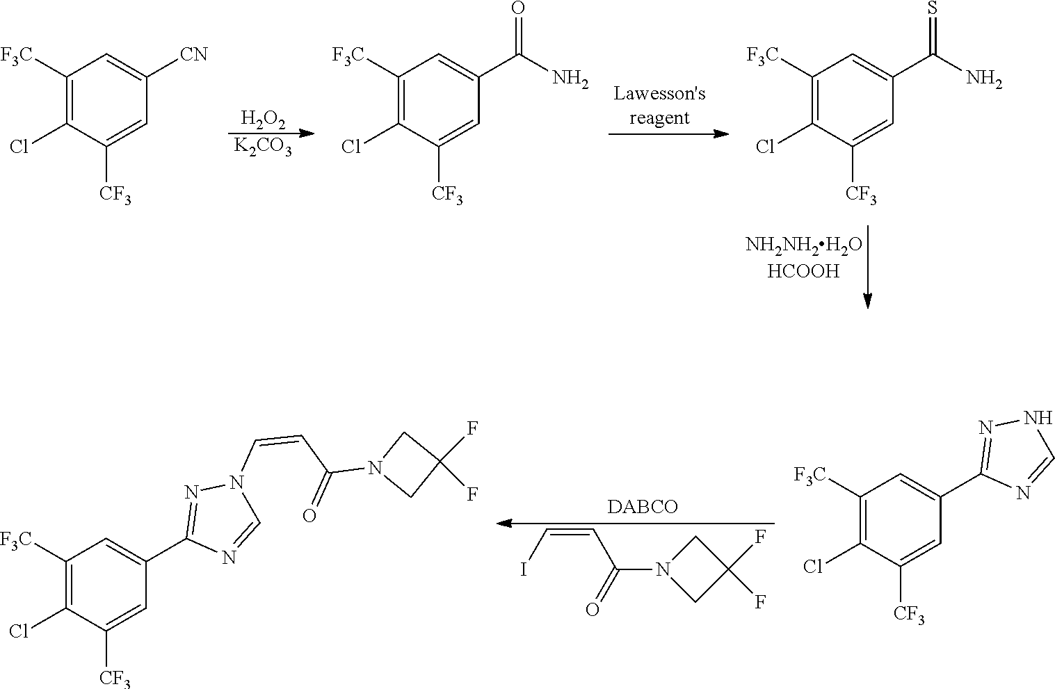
[H2O2].[K2CO3].C1([F3C])=C(Cl)C([CF3])=CC(C(N)=S)=C1.C1([F3C])=C(Cl)C([CF3])=CC(C(N)=O)=C1.C1([F3C])=C(Cl)C([CF3])=CC([CN])=C1.IC=CC(N1CC(F)(F)C1)=O.C1([F3C])=C(Cl)C([CF3])=CC(C2=NN(C=CC(N3CC(F)(F)C3)=O)C=N2)=C1.C1([F3C])=C(Cl)C([CF3])=CC(C2=NNC=N2)=C1
